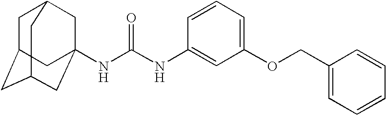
C1C2CC3CC(NC(NC4=CC(OCC5=CC=CC=C5)=CC=C4)=O)(CC1C3)C2
